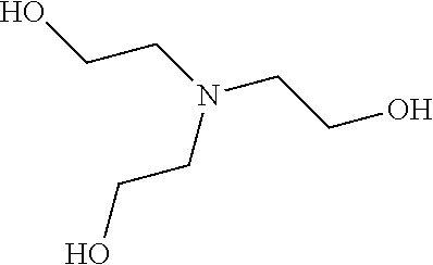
OCCN(CCO)CCO
